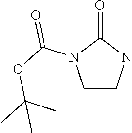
C1CNC(=O)N1C(OC(C)(C)C)=O
